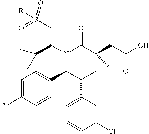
N1(C(C(C)C)CS([R])(=O)=O)C(C2=CC=C(Cl)C=C2)C(C2=CC=CC(Cl)=C2)CC(CC(O)=O)(C)C1=O
